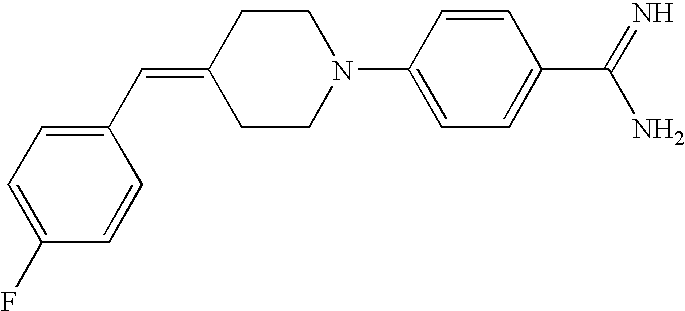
N1(C2=CC=C(C(=N)N)C=C2)CCC(=CC2=CC=C(F)C=C2)CC1
